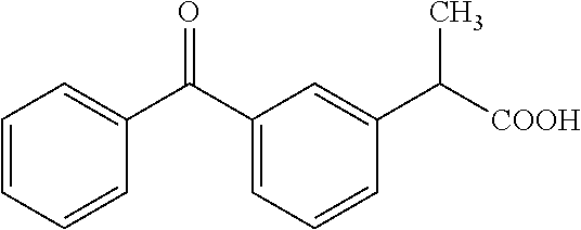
C1=CC=CC(C(=O)C2=CC=CC(C(C)[COOH])=C2)=C1
